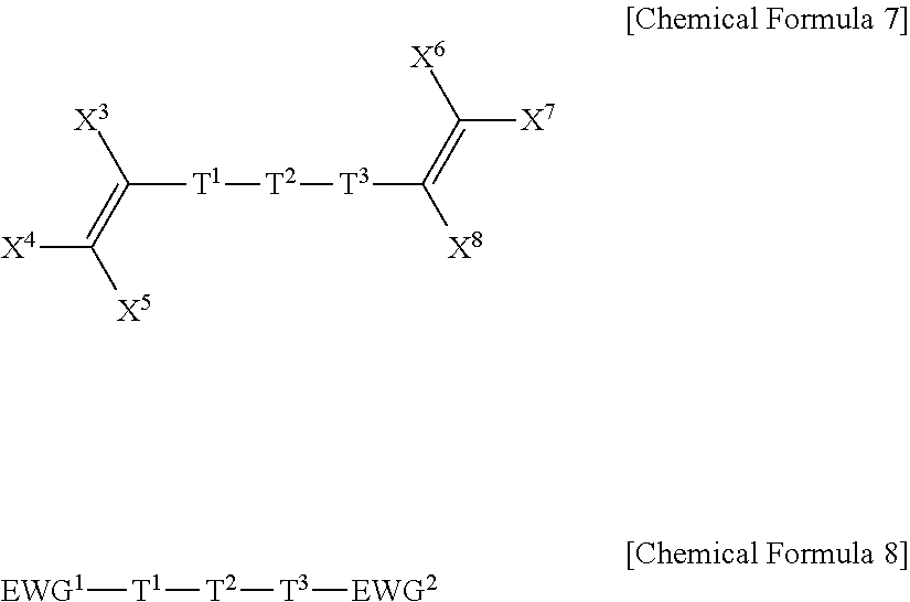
[X4]C(=C([X3])[T1][T2][T3]C([X8])=C([X6])[X7])[X5].[EWG1][T1][T2][T3][EWG2]
